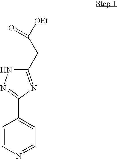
C1(CC([OEt])=O)=NC(C2=CC=NC=C2)=NN1
